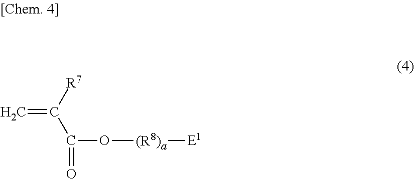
C(=O)(O[(R8)a][E1])C([R7])=C
